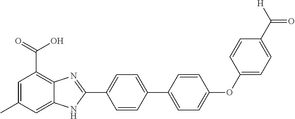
C1=CC(C2=CC=C(OC3=CC=C(C([H])=O)C=C3)C=C2)=CC=C1C1=NC2=C(C(O)=O)C=C(C)C=C2N1
